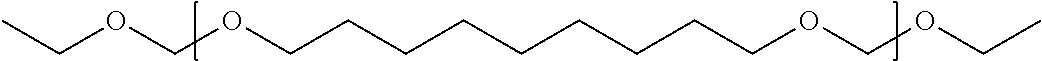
CCOCOCCCCCCCCCOCOCC
